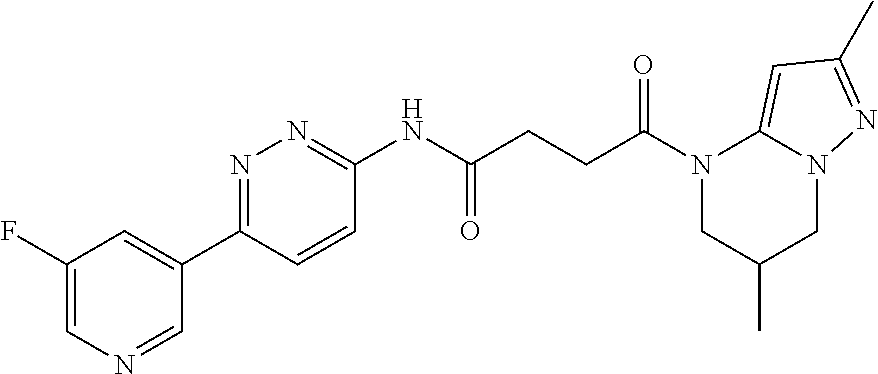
C1(F)=CN=CC(C2=NN=C(NC(CCC(N3CC(C)CN4C3=CC(C)=N4)=O)=O)C=C2)=C1
